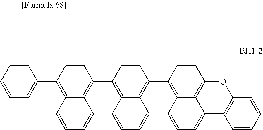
C1=CC=C(C2=C3C(=C(C4=C5C(=C(C6=C7C8=C(C=C6)OC6=C(C8=CC=C7)C=CC=C6)C=C4)C=CC=C5)C=C2)C=CC=C3)C=C1
